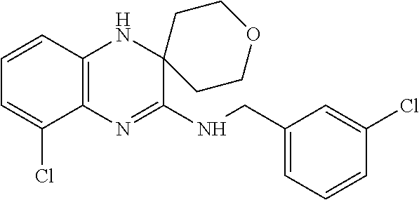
C1=CC2=C(C(Cl)=C1)N=C(NCC1=CC=CC(Cl)=C1)C1(N2)CCOCC1
